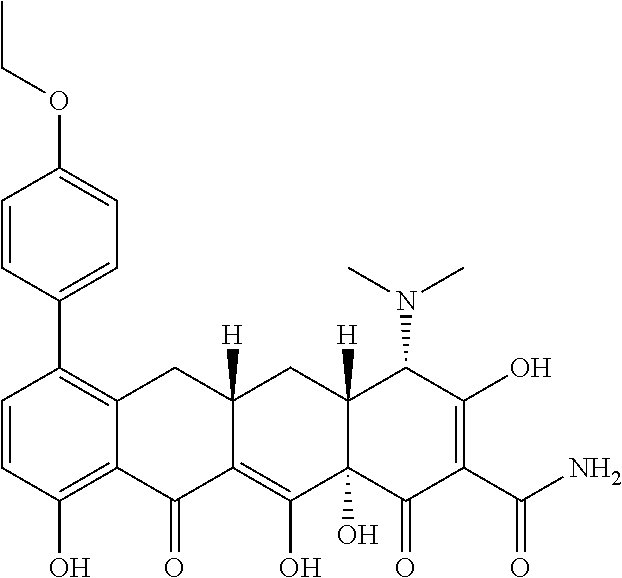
C1=CC(O)=C2C(=C1C1=CC=C(OCC)C=C1)CC1([H])C(=C(O)C3(O)C([H])(C1)C(N(C)C)C(O)=C(C(N)=O)C3=O)C2=O
